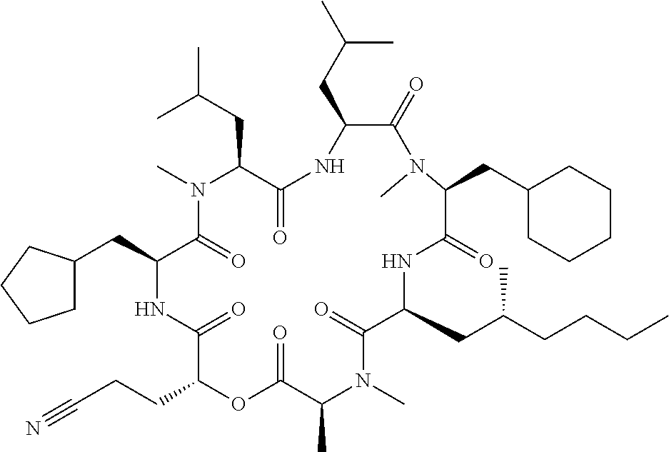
C1(CC(C)C)C(=O)N(C)C(CC2CCCCC2)C(=O)NC(CC(CCCC)C)C(=O)N(C)C(C)C(=O)OC(CCC#N)C(=O)NC(CC2CCCC2)C(=O)N(C)C(CC(C)C)C(=O)N1
